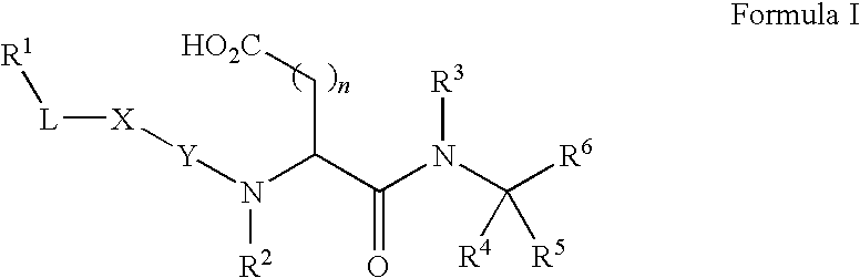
C(C(=O)N(C([R6])([R4])[R5])[R3])(N([R2])[Y][X][L][R1])C[HO2C]
